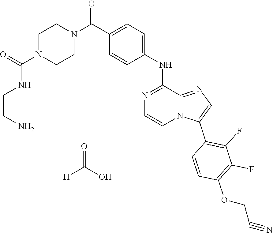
C1(C(N2CCN(C(=O)NCCN)CC2)=O)=C(C)C=C(NC2=NC=CN3C2=NC=C3C2=C(F)C(F)=C(OCC#N)C=C2)C=C1.O=C(O)[H]
